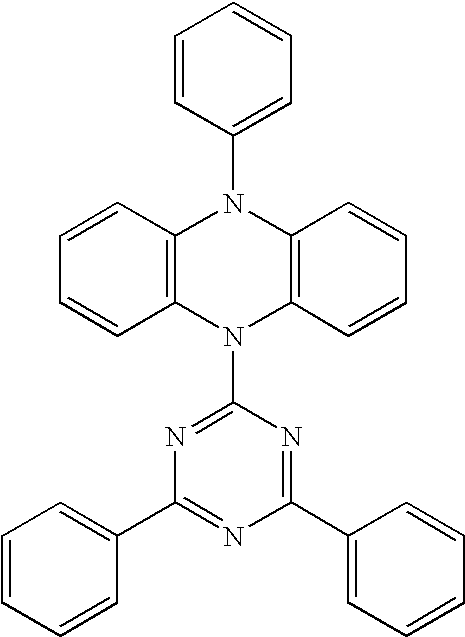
C1(C2=NC(C3=CC=CC=C3)=NC(N3C4=C(N(C5=CC=CC=C5)C5=C3C=CC=C5)C=CC=C4)=N2)=CC=CC=C1
